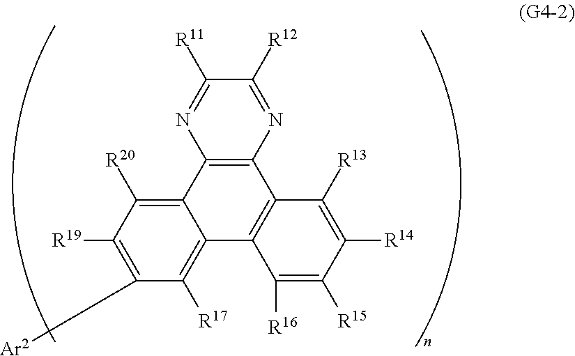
C12=C([R20])C([R19])=C([Ar2])C([R17])=C1C1=C(C3=C2N=C([R11])C([R12])=N3)C([R13])=C([R14])C([R15])=C1[R16]
